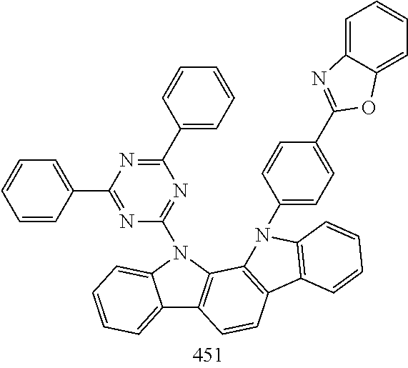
C12=CC=CC=C1N(C1=NC(C3=CC=CC=C3)=NC(C3=CC=CC=C3)=N1)C1=C2C=CC2=C1N(C1=CC=C(C3=NC4=CC=CC=C4O3)C=C1)C1=C2C=CC=C1
